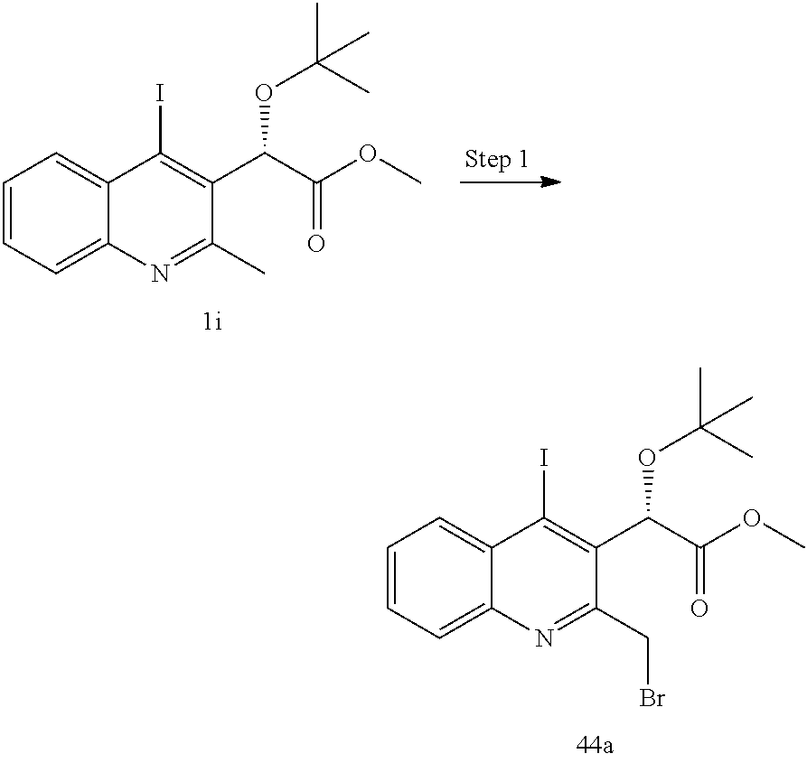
C12=CC=CC=C1N=C(CBr)C(C(C(OC)=O)OC(C)(C)C)=C2I.C12=CC=CC=C1N=C(C)C(C(C(OC)=O)OC(C)(C)C)=C2I
